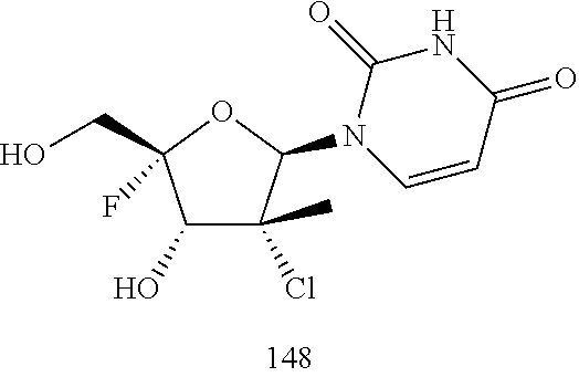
C1(O)C(Cl)(C)C(N2C(=O)NC(=O)C=C2)OC1(CO)F
